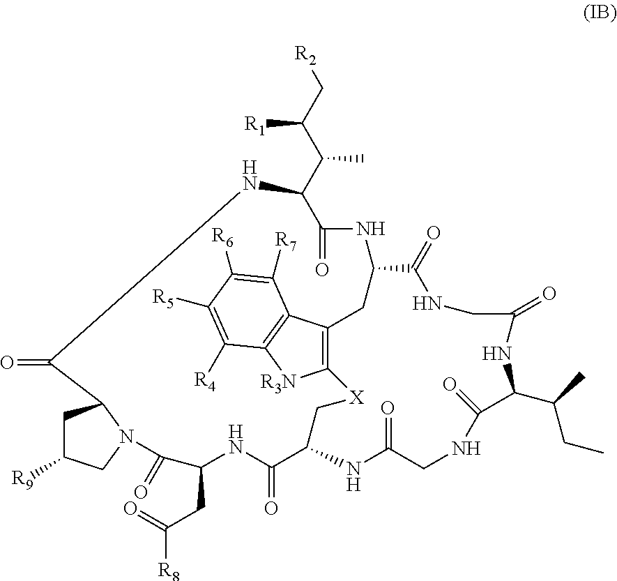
C12=C(C3=C([R3N]1)C([R4])=C([R5])C([R6])=C3[R7])CC1NC(=O)C(C(C(C[R2])[R1])C)NC(=O)C3CC([R9])CN3C(=O)C(CC([R8])=O)NC(=O)C(NC(=O)CNC(=O)C(C(C)CC)NC(=O)CNC1=O)C[X]2
